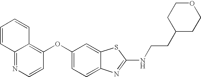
N1=C2C(=C(OC3=CC=C4C(=C3)SC(NCCC3CCOCC3)=N4)C=C1)C=CC=C2
